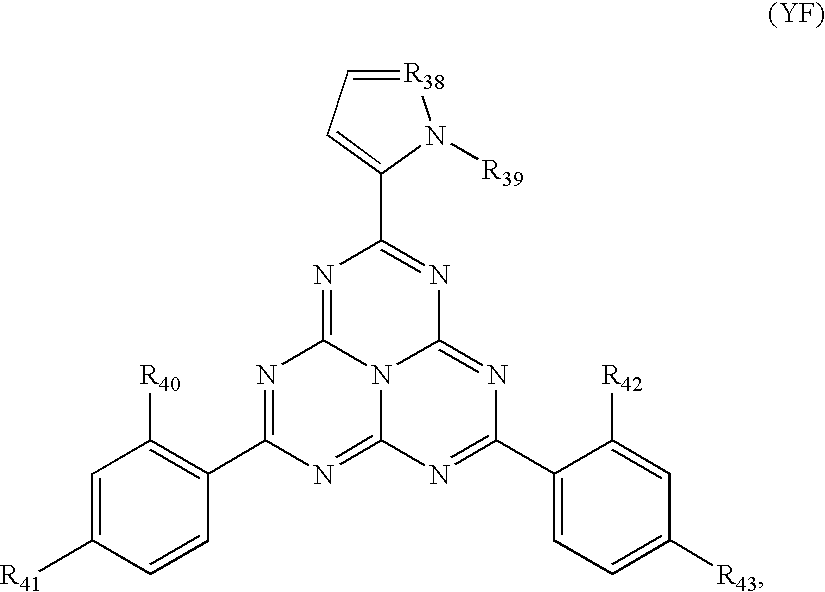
N1=C2N3C(=NC(C4=CC=C([R43])C=C4[R42])=NC3=NC(C3=C([R40])C=C([R41])C=C3)=N2)N=C1C1=CC=[R38]N1[R39]
